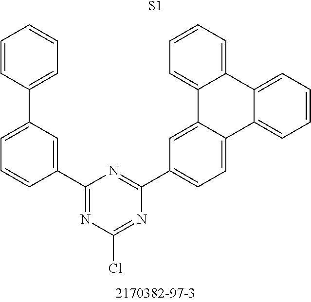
C1(C2=CC(C3=CC=CC=C3)=CC=C2)=NC(Cl)=NC(C2=CC=C3C(=C2)C2=CC=CC=C2C2=CC=CC=C32)=N1.[S1]
